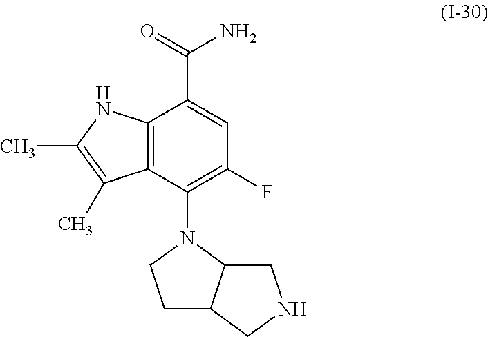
C12=C(C(N3CCC4C3CNC4)=C(F)C=C1C(=O)N)C(C)=C(C)N2
